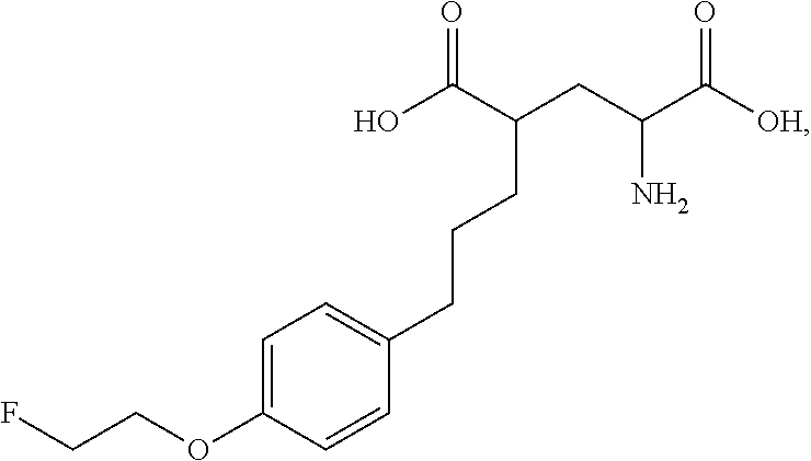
C1=C(OCCF)C=CC(CCCC(CC(C([OH])=O)N)C(O)=O)=C1
